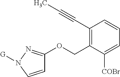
C1=CN([G])N=C1OCC1=C(C#CC)C=CC=C1[COBr]
